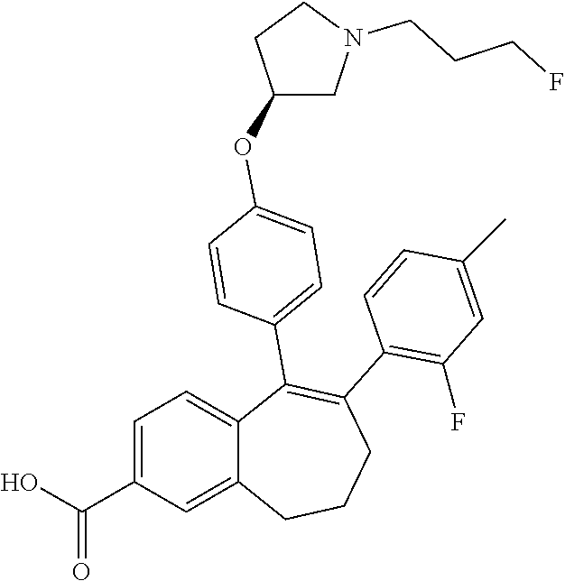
C1=CC(C)=CC(F)=C1C1=C(C2=CC=C(OC3CCN(CCCF)C3)C=C2)C2=CC=C(C(O)=O)C=C2CCC1
